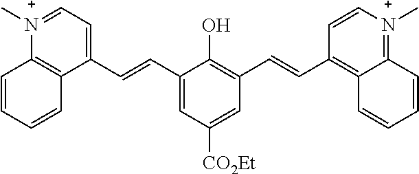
C1(C=CC2=CC=[N+](C)C3=C2C=CC=C3)=CC([CO2Et])=CC(C=CC2=C3C(=[N+](C)C=C2)C=CC=C3)=C1O
